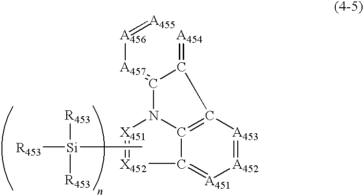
C[Si]([R453])([R453])[R453].C1(=[A457][A456]=[A455])N2C3=C(C1=[A454])[A453]=[A452][A451]=C3[X452]=[X451]2
